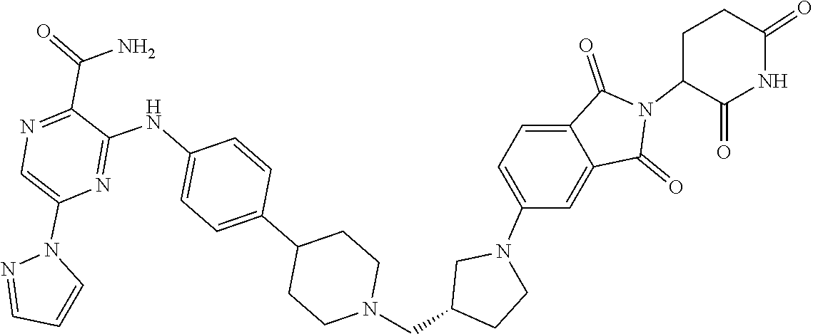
C1=C(N2C=CC=N2)N=C(NC2=CC=C(C3CCN(CC4CCN(C5=CC=C6C(=O)N(C7C(=O)NC(=O)CC7)C(=O)C6=C5)C4)CC3)C=C2)C(C(=O)N)=N1
